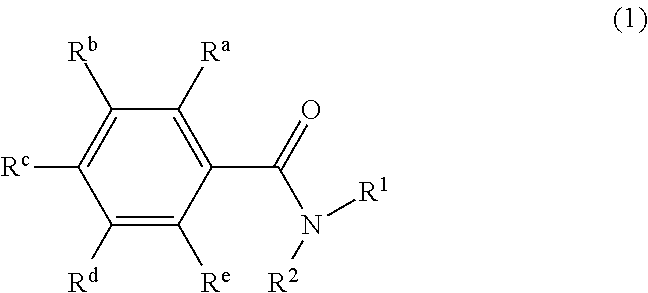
C1([Rb])=C([Rc])C([Rd])=C([Re])C(C(=O)N([R1])[R2])=C1[Ra]
